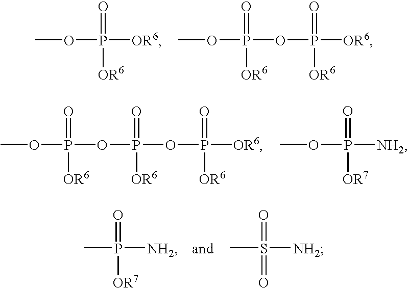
O(P([OR6])([OR6])=O)C.O(P(OP([OR6])(=O)[OR6])([OR6])=O)C.O(P(OP(OP([OR6])(=O)[OR6])(=O)[OR6])([OR6])=O)C.O(P([NH2])([OR7])=O)C.P([NH2])([OR7])(=O)C.S([NH2])(=O)(=O)C
